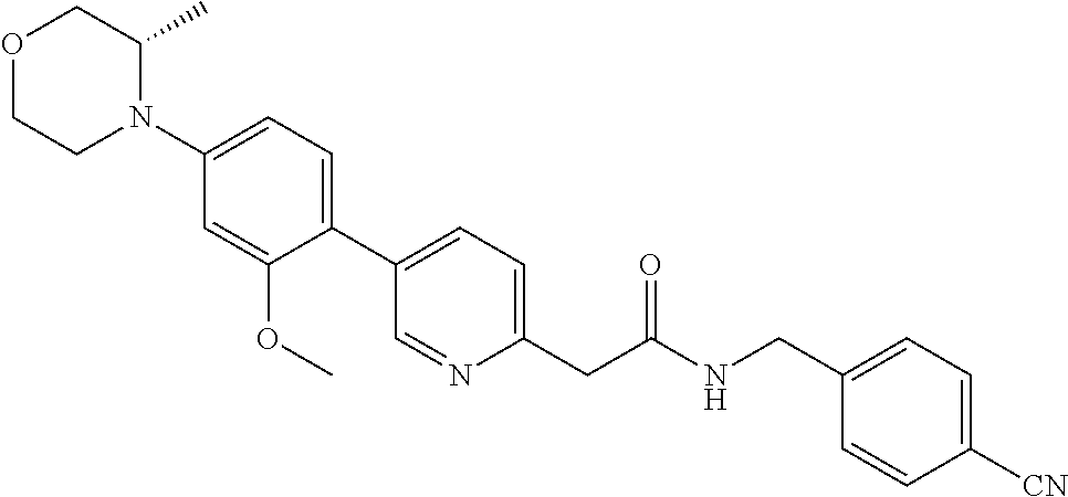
O1CCN(C2=CC=C(C3=CC=C(CC(NCC4=CC=C([CN])C=C4)=O)N=C3)C(OC)=C2)C(C)C1
